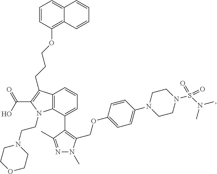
C12=C(C(C3=C(COC4=CC=C(N5CCN(S(=O)(N(C)C)=O)CC5)C=C4)N(C)N=C3C)=CC=C1)N(CCN1CCOCC1)C(C(O)=O)=C2CCCOC1=C2C(=CC=C1)C=CC=C2
